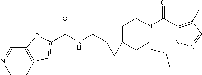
C1N(C(C2=C(C)C=NN2C(C)(C)C)=O)CCC2(C1)C(CNC(=O)C1=CC3=C(C=NC=C3)O1)C2
